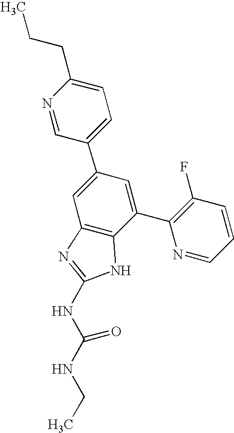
N1=CC(C2=CC3=C(C(C4=C(F)C=CC=N4)=C2)NC(NC(NCC)=O)=N3)=CC=C1CCC
